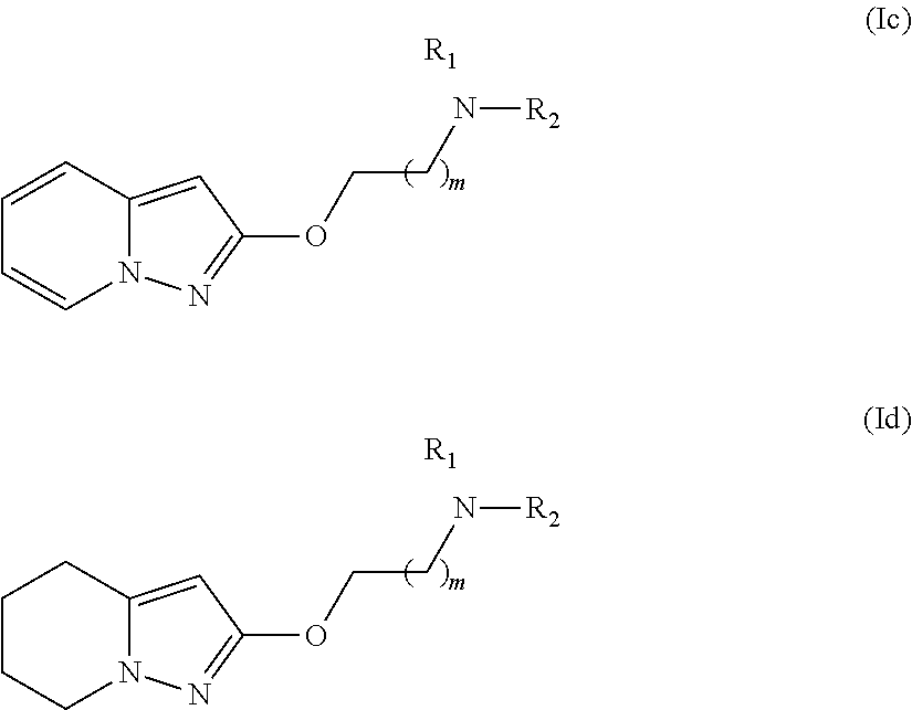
C1=CN2C(=CC(OCCN[R2])=N2)C=C1.[R1].C1CN2C(=CC(OCCN[R2])=N2)CC1.[R1]
